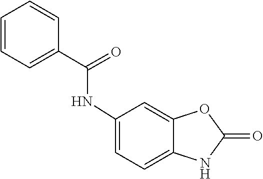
C1(=O)OC2=CC(NC(C3=CC=CC=C3)=O)=CC=C2N1
